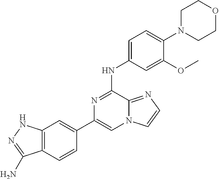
C1(C2=CC3=C(C=C2)C(N)=NN3)=CN2C(=NC=C2)C(NC2=CC=C(N3CCOCC3)C(OC)=C2)=N1
